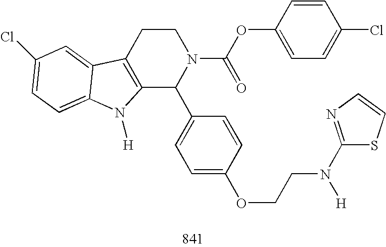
C12=C(CCN(C(OC3=CC=C(Cl)C=C3)=O)C1C1=CC=C(OCCN(C3=NC=CS3)[H])C=C1)C1=CC(Cl)=CC=C1N2[H]
